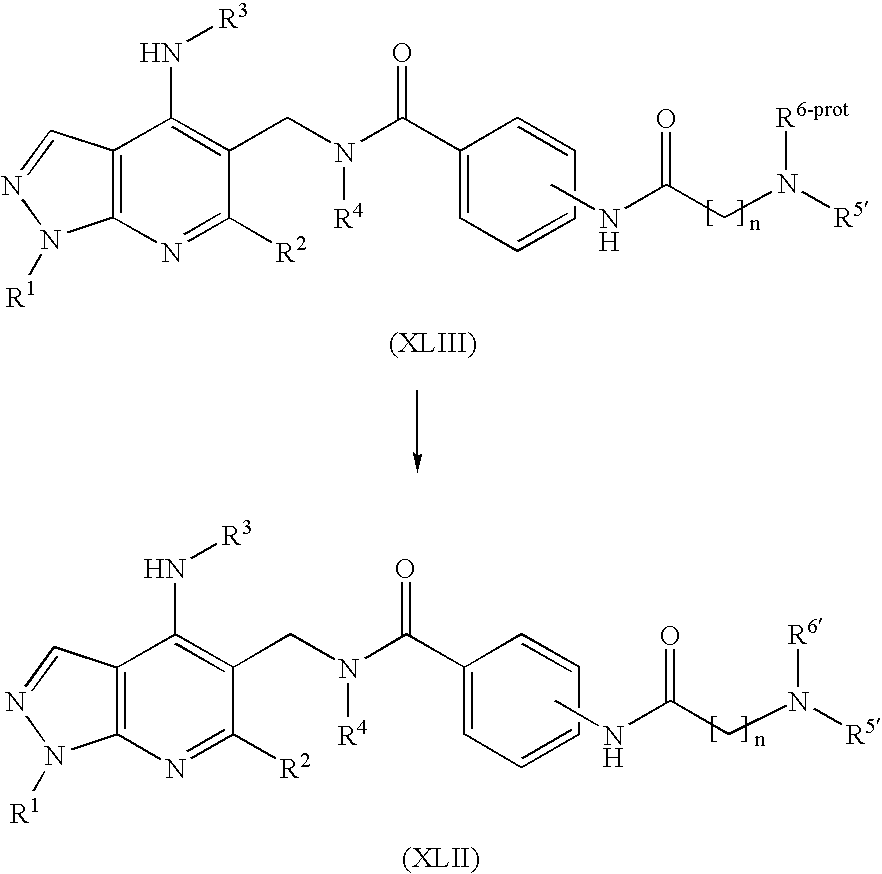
C12=C(N=C([R2])C(CN([R4])C(C3=CC=CC=C3)=O)=C1N[R3])N([R1])N=C2.CNC(CN([R5])[R6-prot])=O.C12=C(N=C([R2])C(CN([R4])C(C3=CC=CC=C3)=O)=C1N[R3])N([R1])N=C2.CNC(CN([R5])[R6])=O
